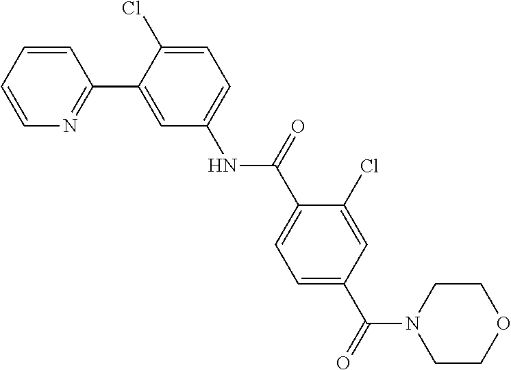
C1=CC=CN=C1C1=CC(NC(C2=CC=C(C(=O)N3CCOCC3)C=C2Cl)=O)=CC=C1Cl
